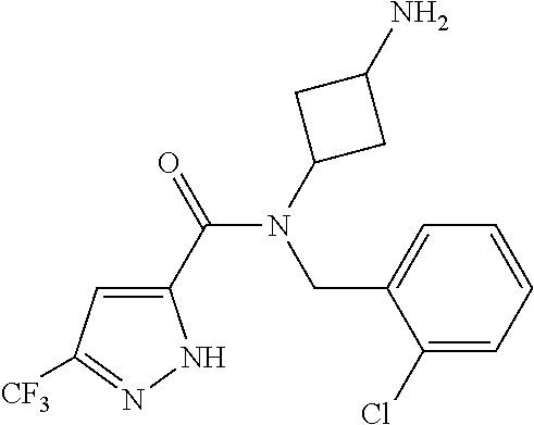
C1(C(=O)N(C2CC(N)C2)CC2=CC=CC=C2Cl)=CC([CF3])=NN1
